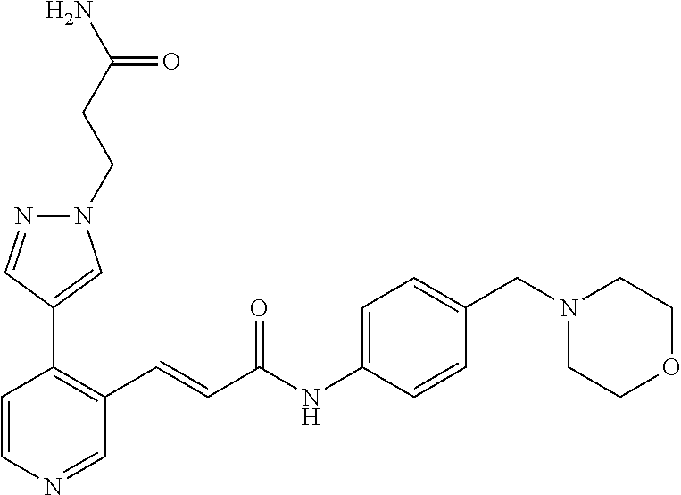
N1(CCC(N)=O)N=CC(C2=C(C=CC(NC3=CC=C(CN4CCOCC4)C=C3)=O)C=NC=C2)=C1
